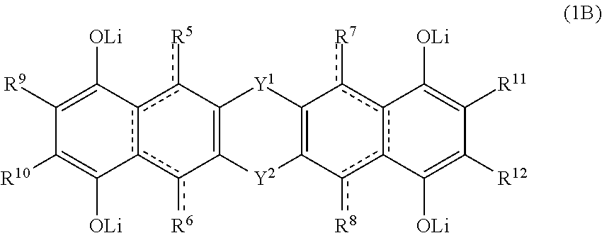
C1([R9])=C([OLi])c2c(c([R6])C3=C(c2[R5])[Y1]C2=C([Y2]3)c([R8])c3c(c2[R7])C([OLi])=C([R11])C([R12])=C3[OLi])C([OLi])=C1[R10]
